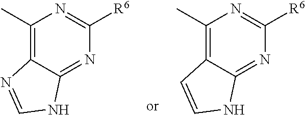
CC1=C2C(=NC([R6])=N1)NC=N2.CC1=C2C(=NC([R6])=N1)NC=C2
